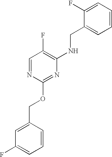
C1=CC(COC2=NC(NCC3=CC=CC=C3F)=C(F)C=N2)=CC(F)=C1
